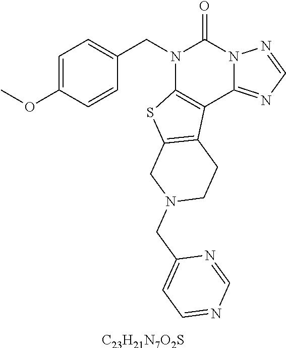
C1=C(OC)C=CC(CN2C3=C(C4=NC=NN4C2=O)C2=C(S3)CN(CC3=CC=NC=N3)CC2)=C1.[C23H21N7O2S]
